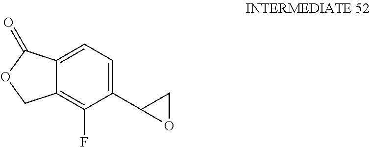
C1(C2OC2)=CC=C2C(=C1F)COC2=O
